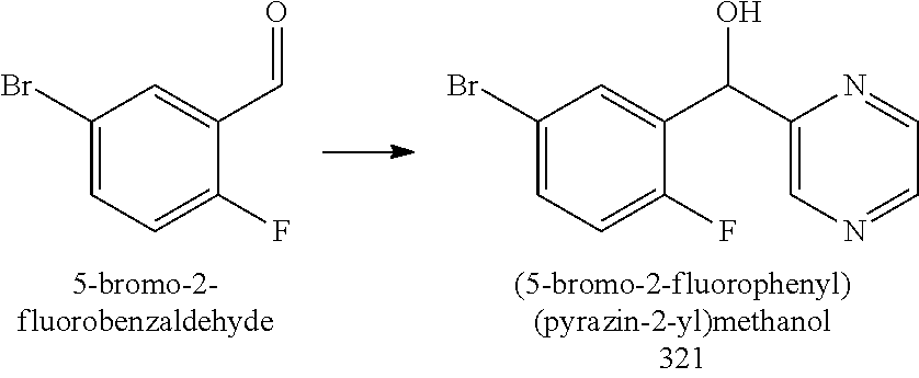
C1(Br)=CC=C(F)C(C=O)=C1.C1(Br)=CC=C(F)C(C(O)C2=CN=CC=N2)=C1
